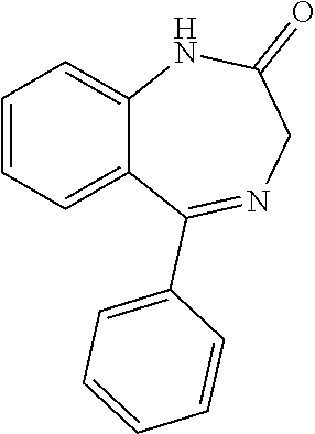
C1=CC=C2C(=C1)NC(=O)CN=C2C1=CC=CC=C1
